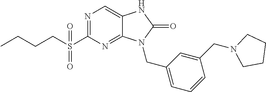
N1=C(S(CCCC)(=O)=O)N=C2C(=C1)NC(=O)N2CC1=CC=CC(CN2CCCC2)=C1
